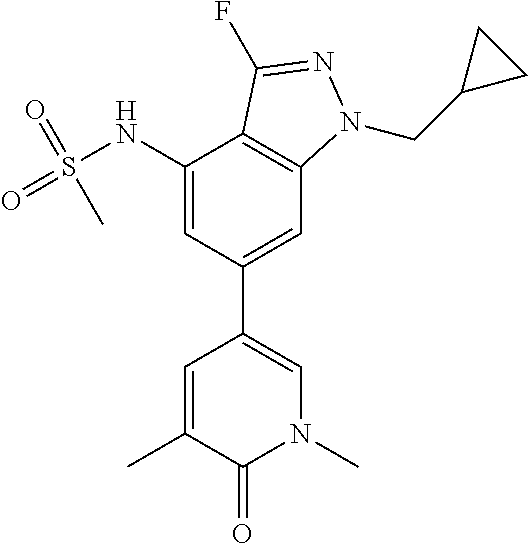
CC1=CC(C2=CC3=C(C(NS(=O)(=O)C)=C2)C(F)=NN3CC2CC2)=CN(C)C1=O
